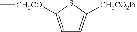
C1=C([CH2CO]C)SC([CH2CO2Pr])=C1
